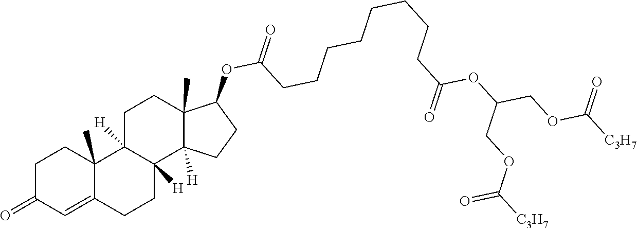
C1C(=O)C=C2C(C)(C1)C1([H])C([H])(CC2)C2([H])C(C)(CC1)C(OC(=O)CCCCCCCCC(=O)OC(COC([C3H7])=O)COC([C3H7])=O)CC2
